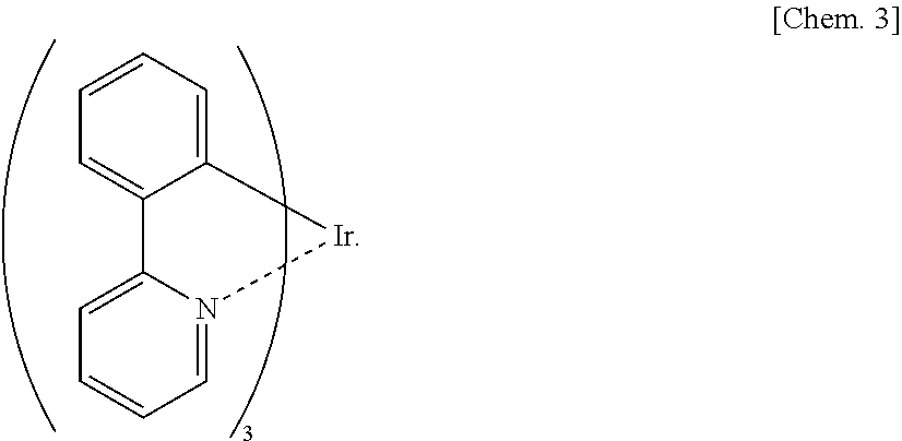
C1=C2C(=CC=C1)[Ir]N1=CC=CC=C21
